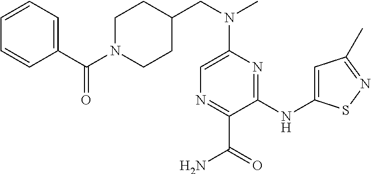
N(C1=CN=C(C(N)=O)C(NC2=CC(C)=NS2)=N1)(CC1CCN(C(C2=CC=CC=C2)=O)CC1)C
